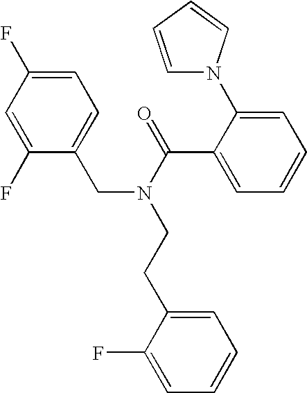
C1(F)=CC(F)=CC=C1CN(C(C1=CC=CC=C1N1C=CC=C1)=O)CCC1=CC=CC=C1F
